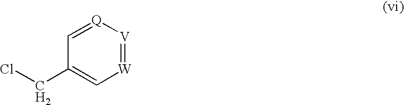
ClCC1=C[W]=[V][Q]=C1
